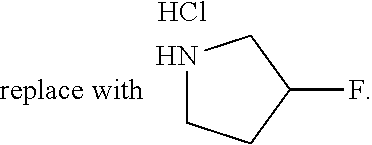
N1CCC(F)C1.Cl.[replace with]
